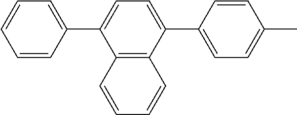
C1=CC(C2=CC=C(C3=CC=C(C)C=C3)C3=C2C=CC=C3)=CC=C1
